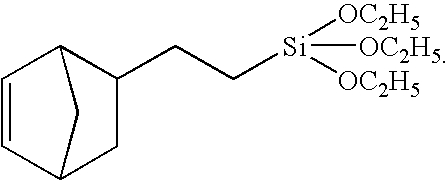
C1=CC2C(CC[Si]([OC2H5])([OC2H5])[OC2H5])CC1C2
